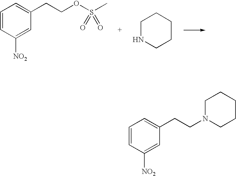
C1=CC([NO2])=CC(CCOS(C)(=O)=O)=C1.C1NCCCC1.C1=CC([NO2])=CC(CCN2CCCCC2)=C1
